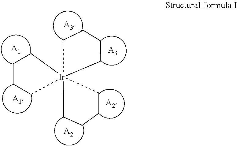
C1CC[Ir]23(C1)(CCCC2)CCCC3.[A1].[A2].[A3].[A1].[A2].[A3]
